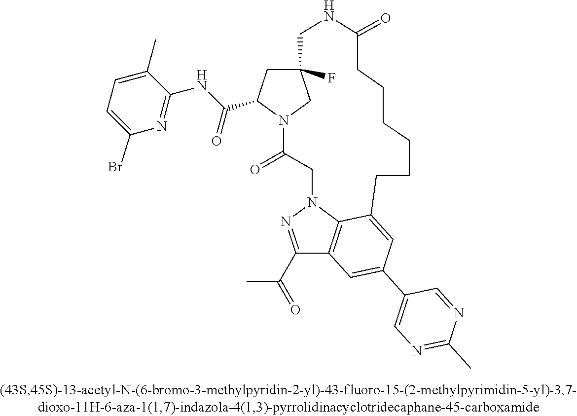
C1C2(F)CN(C(=O)CN3N=C(C(C)=O)C4=C3C(=CC(C3=CN=C(C)N=C3)=C4)CCCCCCC(=O)NC2)C1C(NC1=NC(Br)=CC=C1C)=O
